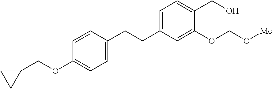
C1=CC(OCC2CC2)=CC=C1CCC1=CC=C(CO)C(OCO[Me])=C1
